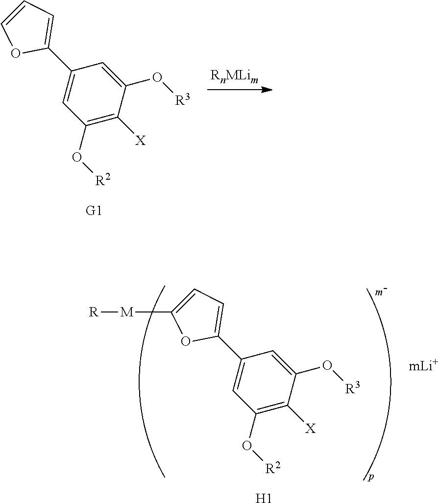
C1(C2=CC=CO2)=CC(O[R2])=C([X])C(O[R3])=C1.C1(C2=CC=C([M][R])O2)=CC(O[R2])=C([X])C(O[R3])=C1.[mLi+].[H1]
